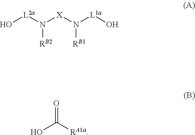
O[L2a]N([X]N([L1a]O)[RB1])[RB2].OC([RA1a])=O
